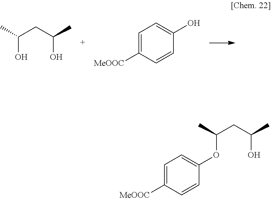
CC(CC(C)O)O.C1=C([MeOOC])C=CC(O)=C1.CC(CC(C)O)OC1=CC=C([MeOOC])C=C1
